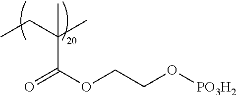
C(C(OCCO[PO3H2])=O)(CC)(C)C
